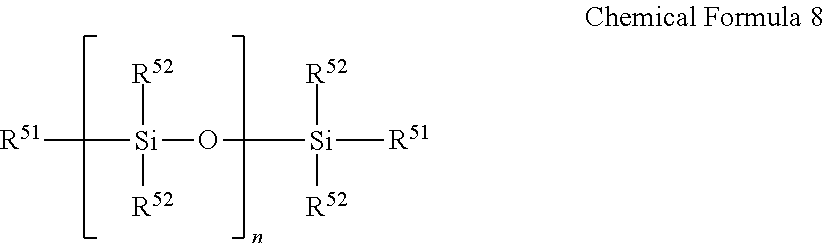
[R52][Si]([R51])(O[Si]([R51])([R52])[R52])[R52]
